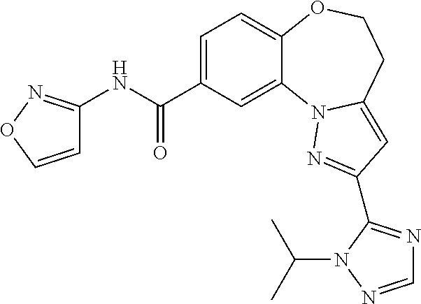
C1=C(C(=O)NC2=NOC=C2)C=C2C(=C1)OCCC1=CC(C3=NC=NN3C(C)C)=NN21
